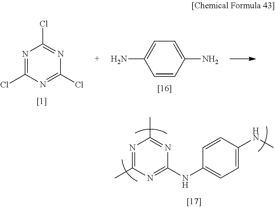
N(C)C1=CC=C(NC2=NC(C)=NC(C)=N2)C=C1.N1=C(Cl)N=C(Cl)N=C1Cl.C1=CC(N)=CC=C1N
